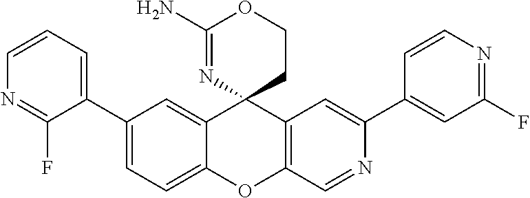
C1=CC=C(C2=CC=C3C(=C2)C2(C4=C(O3)C=NC(C3=CC(F)=NC=C3)=C4)CCOC(N)=N2)C(F)=N1
